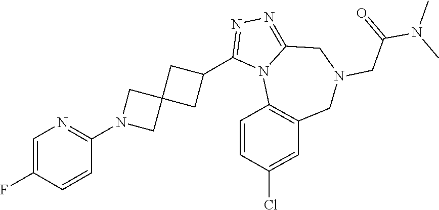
C1=C(F)C=CC(N2CC3(C2)CC(C2=NN=C4N2C2=C(CN(CC(N(C)C)=O)C4)C=C(Cl)C=C2)C3)=N1
